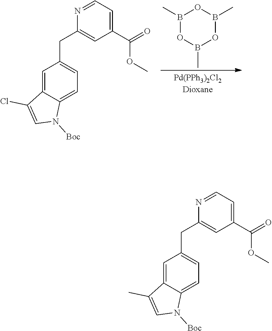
B1(C)OB(C)OB(C)O1.C1=C2C(=CC=C1CC1=CC(C(OC)=O)=CC=N1)N([Boc])C=C2Cl.C1=C2C(=CC=C1CC1=CC(C(OC)=O)=CC=N1)N([Boc])C=C2C
